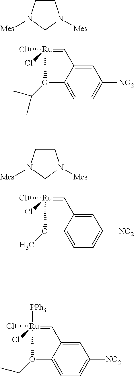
C1=C2C(=CC=C1[NO2])O(C(C)C)[Ru](Cl)(Cl)(C1N([Mes])CCN1[Mes])=C2.C1=C2C(=CC=C1[NO2])O(C)[Ru](Cl)(Cl)(C1N([Mes])CCN1[Mes])=C2.C1=C2C(=CC=C1[NO2])O(C(C)C)[Ru](Cl)(Cl)([PPh3])=C2
